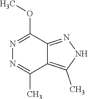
N1=C(OC)C2=NNC(C)=C2C(C)=N1
